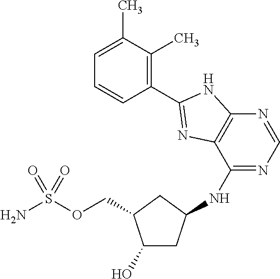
O(S(N)(=O)=O)CC1CC(NC2=NC=NC3=C2N=C(C2=C(C)C(C)=CC=C2)N3)CC1O
